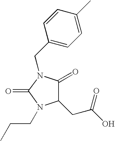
C1(CC(O)=O)C(=O)N(CC2=CC=C(C)C=C2)C(=O)N1CCC
